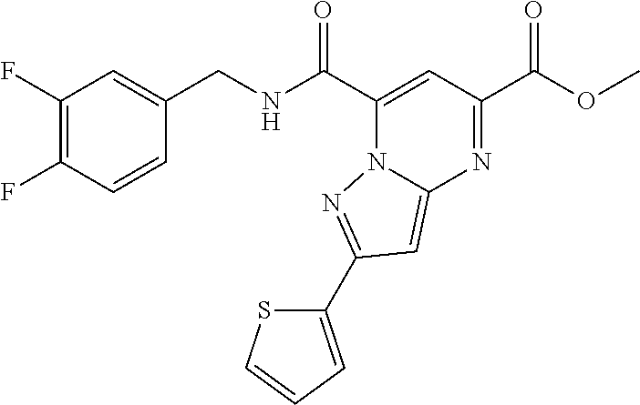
C1(F)=C(F)C=CC(CNC(C2=CC(C(OC)=O)=NC3=CC(C4=CC=CS4)=NN23)=O)=C1
